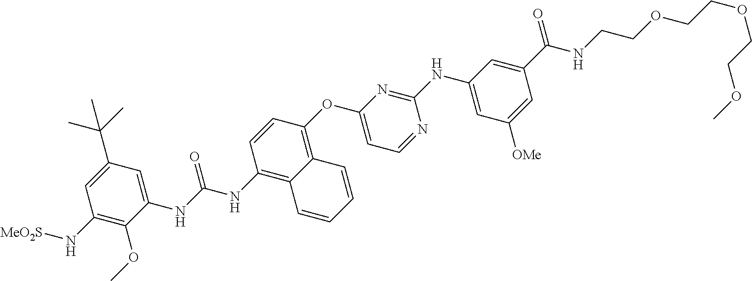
C1(NC(NC2=C3C(=C(OC4=CC=NC(NC5=CC([OMe])=CC(C(=O)NCCOCCOCCOC)=C5)=N4)C=C2)C=CC=C3)=O)=CC(C(C)(C)C)=CC(N[MeO2S])=C1OC
